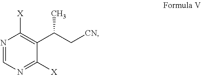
[X]C1=C(C(C[CN])C)C([X])=NC=N1
